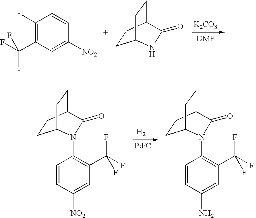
C1(F)=C(C(F)(F)F)C=C([NO2])C=C1.C1CC2CCC1NC2=O.[K2CO3].C1CC2CCC1N(C1=C(C(F)(F)F)C=C([NO2])C=C1)C2=O.[H2].C1CC2CCC1N(C1=C(C(F)(F)F)C=C(N)C=C1)C2=O
